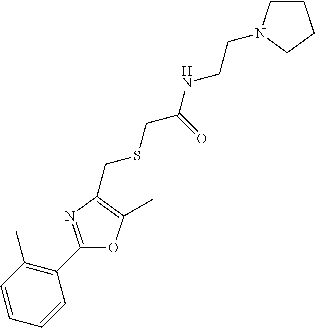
C1=CC=CC(C2=NC(CSCC(NCCN3CCCC3)=O)=C(C)O2)=C1C
